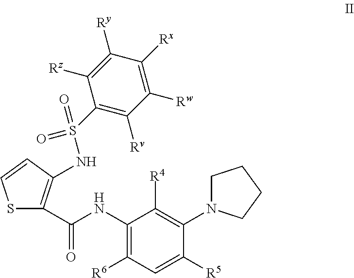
S1C(C(NC2=C([R6])C=C([R5])C(N3CCCC3)=C2[R4])=O)=C(NS(=O)(=O)C2=C([Rv])C([Rw])=C([Rx])C([Ry])=C2[Rz])C=C1
